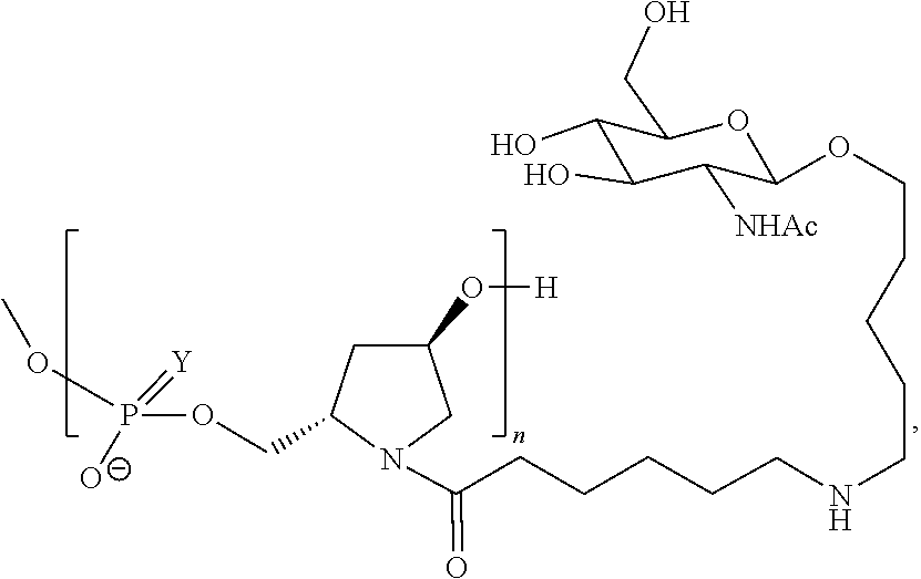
C1(COP(OC)(=[Y])[O-])CC(O[H])CN1C(=O)CCCCCNCCCCCOC1C([NHAc])C(O)C(O)C(CO)O1
